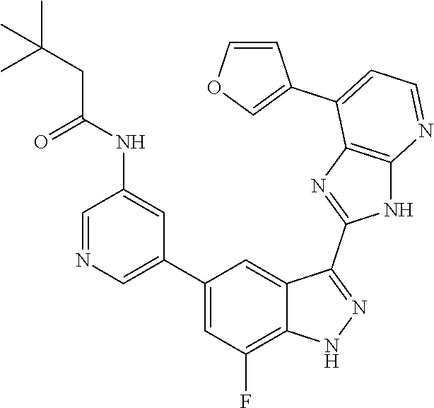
C1=NC=C(C2=CC(F)=C3C(=C2)C(C2=NC4=C(N2)N=CC=C4C2=COC=C2)=NN3)C=C1NC(CC(C)(C)C)=O
